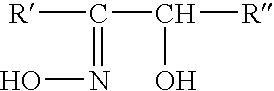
[R]C(C([R])O)=NO
